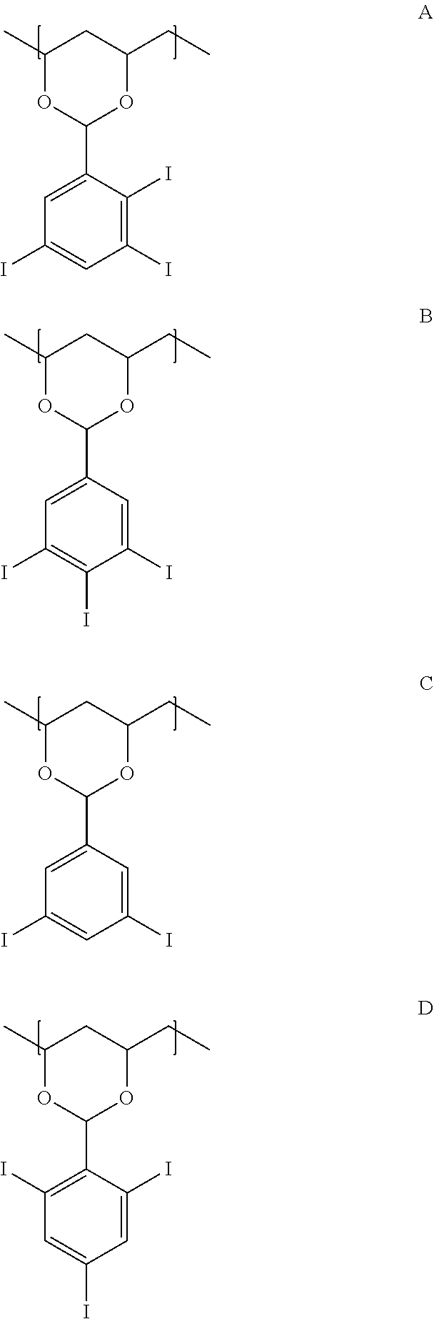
C1(C)OC(C2=CC(I)=CC(I)=C2I)OC(CC)C1.C1(C)OC(C2=CC(I)=C(I)C(I)=C2)OC(CC)C1.C1(C)OC(C2=CC(I)=CC(I)=C2)OC(CC)C1.C1(C)OC(C2=C(I)C=C(I)C=C2I)OC(CC)C1
